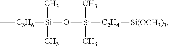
C[C3H6][Si](C)(C)O[Si](C)(C)[C2H4][Si(OCH3)3]
